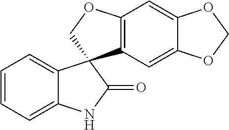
C1=CC=C2C(=C1)C1(C(=O)N2)C2=C(C=C3C(=C2)OCO3)OC1
